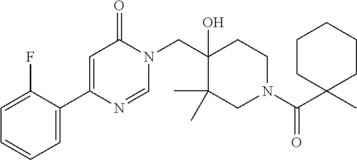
C1=NC(C2=CC=CC=C2F)=CC(=O)N1CC1(O)C(C)(C)CN(C(=O)C2(C)CCCCC2)CC1
